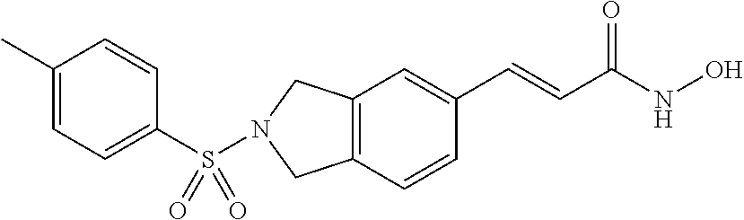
C1(S(N2CC3=C(C=CC(C=CC(NO)=O)=C3)C2)(=O)=O)=CC=C(C)C=C1
